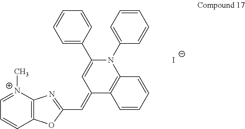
[I-].[N+]1(C)=CC=CC2=C1N=C(C=C1C=C(C3=CC=CC=C3)N(C3=CC=CC=C3)C3=C1C=CC=C3)O2
